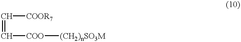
C(=C[COO][(CH2)nSO3M])[COOR7]
